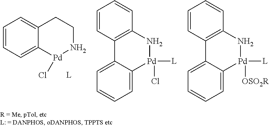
C1=CC=C2C(=C1)CCN[Pd]2Cl.C12=C(N[Pd]([L])([OSO2R])C3=CC=CC=C13)C=CC=C2.C12=C(N[Pd]([L])(Cl)C3=CC=CC=C13)C=CC=C2
